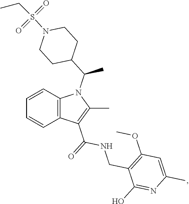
C1=CC2=C(C=C1)C(C(=O)NCC1=C(OC)C=C(C)N=C1O)=C(C)N2C(C1CCN(S(=O)(=O)CC)CC1)C
